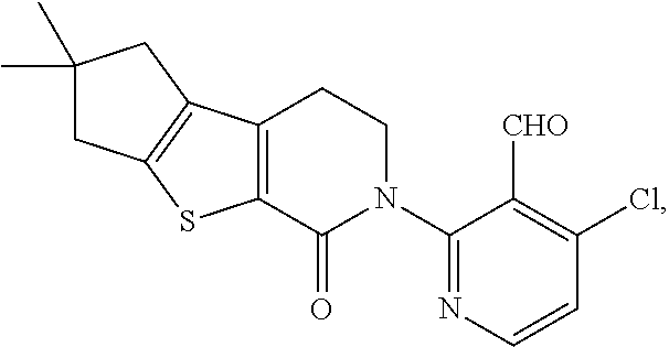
C1(Cl)=C([CHO])C(N2CCC3=C(C2=O)SC2=C3CC(C)(C)C2)=NC=C1
